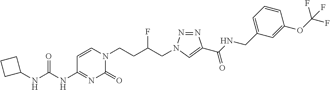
C1(NC(=O)NC2CCC2)=NC(=O)N(CCC(CN2N=NC(C(NCC3=CC=CC(OC(F)(F)F)=C3)=O)=C2)F)C=C1
